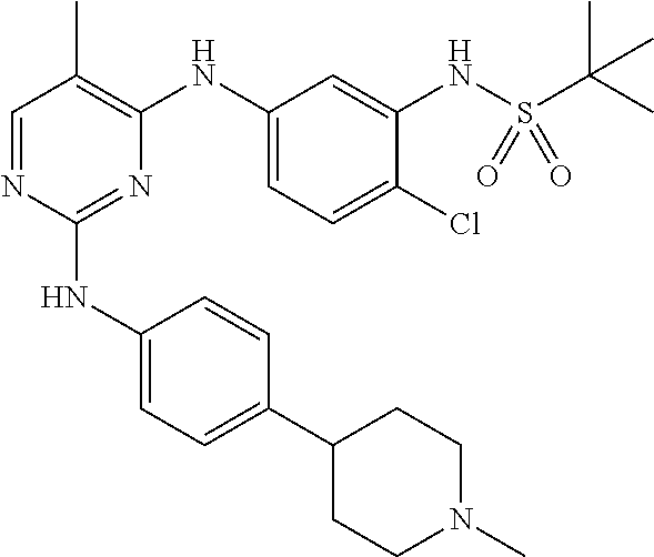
C1(NC2=CC=C(C3CCN(C)CC3)C=C2)=NC(NC2=CC=C(Cl)C(NS(C(C)(C)C)(=O)=O)=C2)=C(C)C=N1
